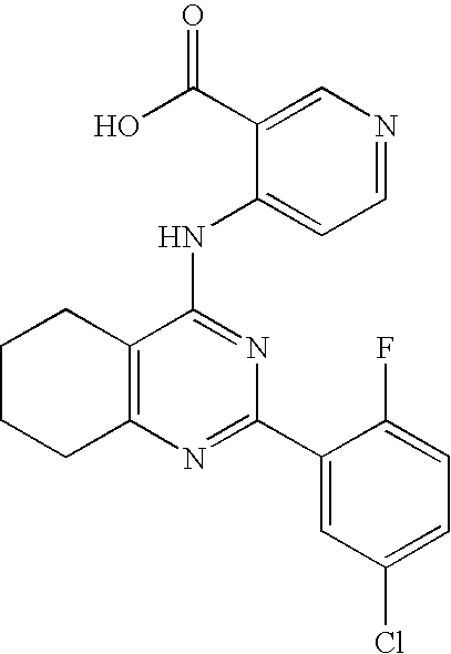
C12=C(C(NC3=CC=NC=C3C(O)=O)=NC(C3=CC(Cl)=CC=C3F)=N1)CCCC2
